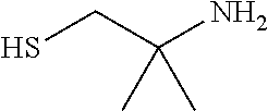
C(C(N)(C)C)S
